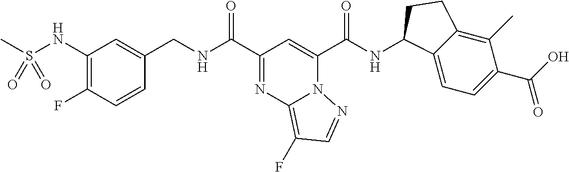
C1(NS(C)(=O)=O)=C(F)C=CC(CNC(C2=NC3=C(F)C=NN3C(C(NC3C4=CC=C(C(O)=O)C(C)=C4CC3)=O)=C2)=O)=C1
